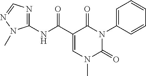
C1(NC(C2=CN(C)C(=O)N(C3=CC=CC=C3)C2=O)=O)=NC=NN1C
